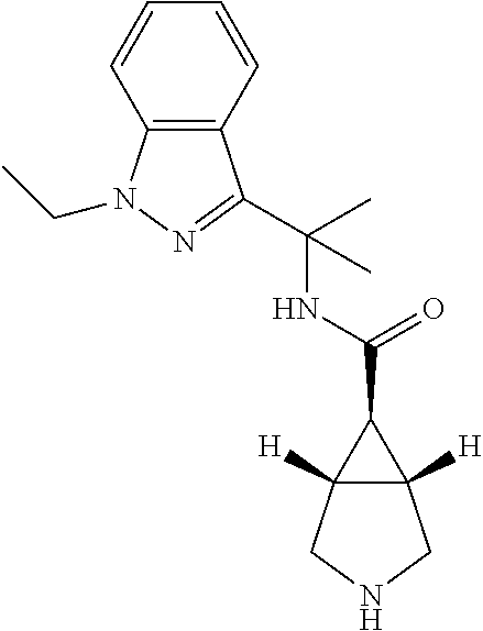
C12([H])C([H])(CNC1)C2C(=O)NC(C)(C)C1=NN(CC)C2=C1C=CC=C2
